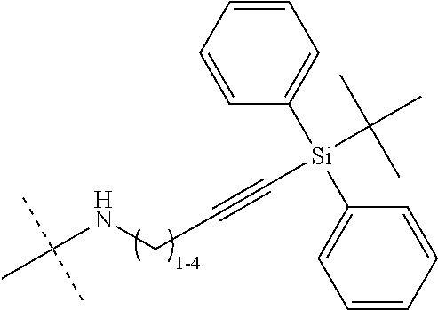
C(NCC#C[Si](C1=CC=CC=C1)(C1=CC=CC=C1)C(C)(C)C)(C)(C)C
